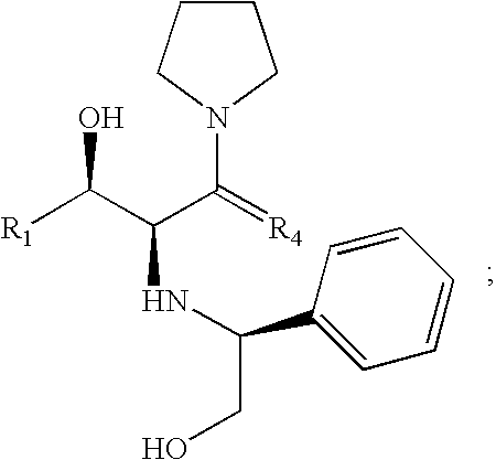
[R1]C(C(C(N1CCCC1)=[R4])NC(CO)C1=CC=CC=C1)O
